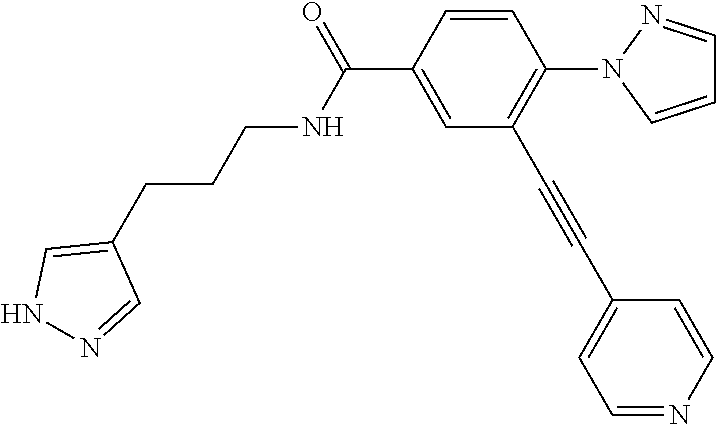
N(C(C1=CC(C#CC2=CC=NC=C2)=C(N2C=CC=N2)C=C1)=O)CCCC1=CNN=C1
